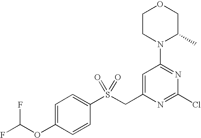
C1(S(CC2=CC(N3C(C)COCC3)=NC(Cl)=N2)(=O)=O)=CC=C(OC(F)F)C=C1
